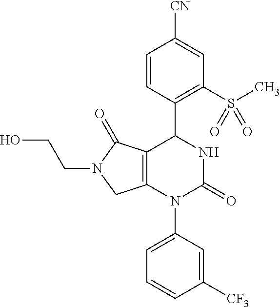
C1=CC(C2C3=C(N(C4=CC=CC([CF3])=C4)C(=O)N2)CN(CCO)C3=O)=C(S(C)(=O)=O)C=C1[CN]
